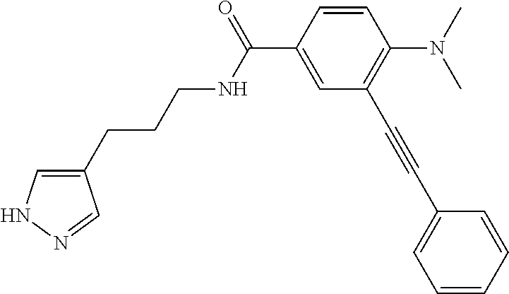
N(C(C1=CC(C#CC2=CC=CC=C2)=C(N(C)C)C=C1)=O)CCCC1=CNN=C1
